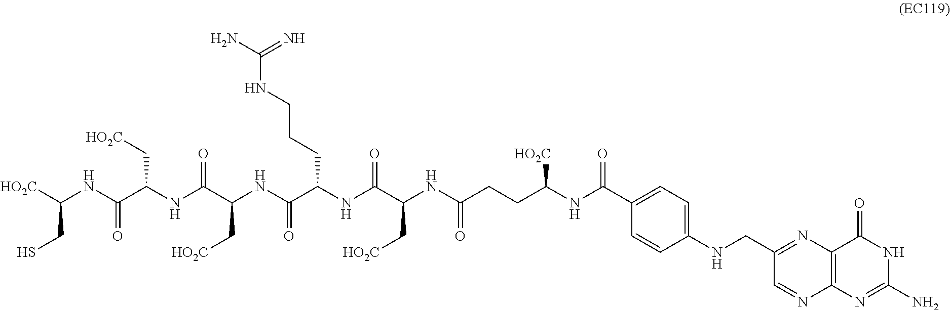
[HO2C]C(NC(C(C[HO2C])NC(C(NC(C(NC(C(NC(=O)CCC(NC(C1=CC=C(NCC2=NC3=C(N=C2)N=C(N)NC3=O)C=C1)=O)[HO2C])C[HO2C])=O)CCCNC(N)=N)=O)C[HO2C])=O)=O)CS
